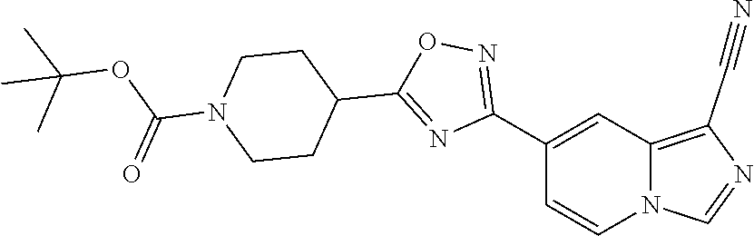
C1(C2=NOC(C3CCN(C(OC(C)(C)C)=O)CC3)=N2)=CC2=C(C#N)N=CN2C=C1
